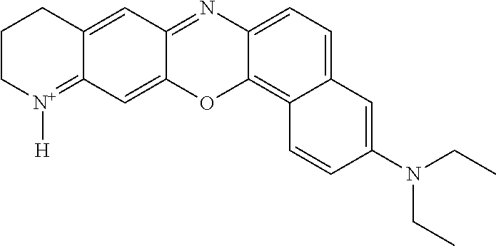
CCN(C1=CC2=CC=C3N=C4C=C5C(=[N+]([H])CCC5)C=C4OC3=C2C=C1)CC
